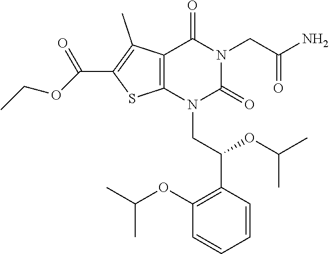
C12=C(N(CC(C3=C(OC(C)C)C=CC=C3)OC(C)C)C(=O)N(CC(N)=O)C1=O)SC(C(=O)OCC)=C2C
